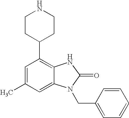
C1=C(C)C=C2C(=C1C1CCNCC1)NC(=O)N2CC1=CC=CC=C1
